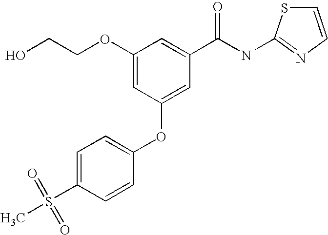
C1(OCCO)=CC(OC2=CC=C(S(C)(=O)=O)C=C2)=CC(C(NC2=NC=CS2)=O)=C1
